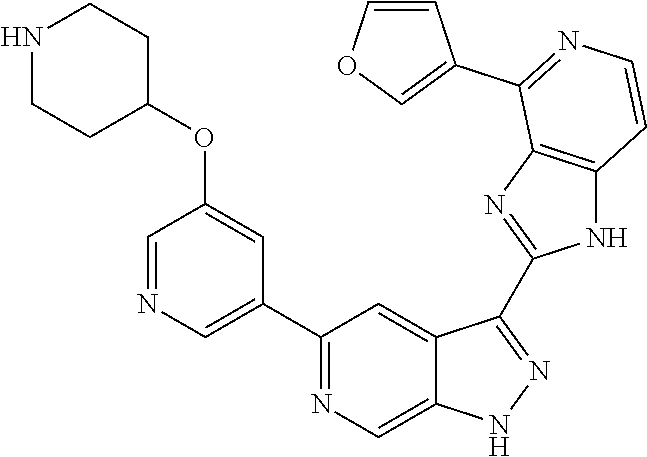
C1(C2=NC=C3C(=C2)C(C2=NC4=C(N2)C=CN=C4C2=COC=C2)=NN3)=CN=CC(OC2CCNCC2)=C1
